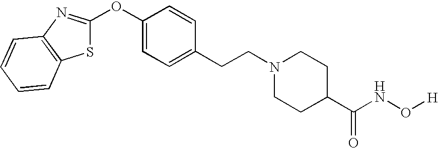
C1=C(OC2=NC3=C(S2)C=CC=C3)C=CC(CCN2CCC(C(NO[H])=O)CC2)=C1
